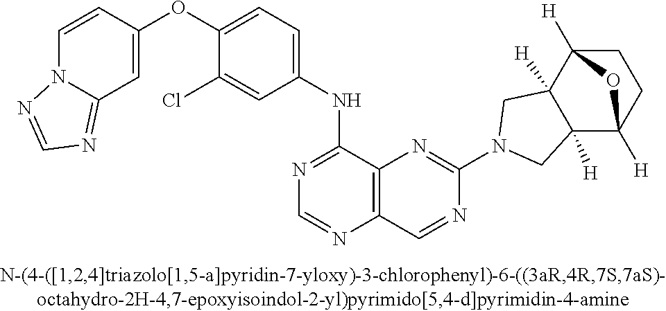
C1=CC(OC2=CC=C(NC3=NC=NC4=C3N=C(N3CC5([H])C([H])(C3)C3([H])CCC5([H])O3)N=C4)C=C2Cl)=CC2=NC=NN12
